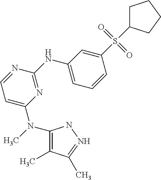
CN(C1=C(C)C(C)=NN1)C1=CC=NC(NC2=CC=CC(S(=O)(=O)C3CCCC3)=C2)=N1
